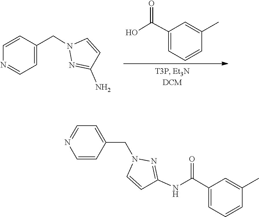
C1=C(C)C=CC=C1C(O)=O.N1(CC2=CC=NC=C2)N=C(N)C=C1.N1(CC2=CC=NC=C2)N=C(NC(C2=CC=CC(C)=C2)=O)C=C1
